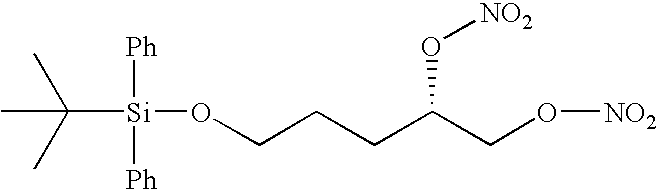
CC(C)(C)[Si]([Ph])([Ph])OCCCC(CO[NO2])O[NO2]
